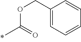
O(C(=O)C)CC1=CC=CC=C1
